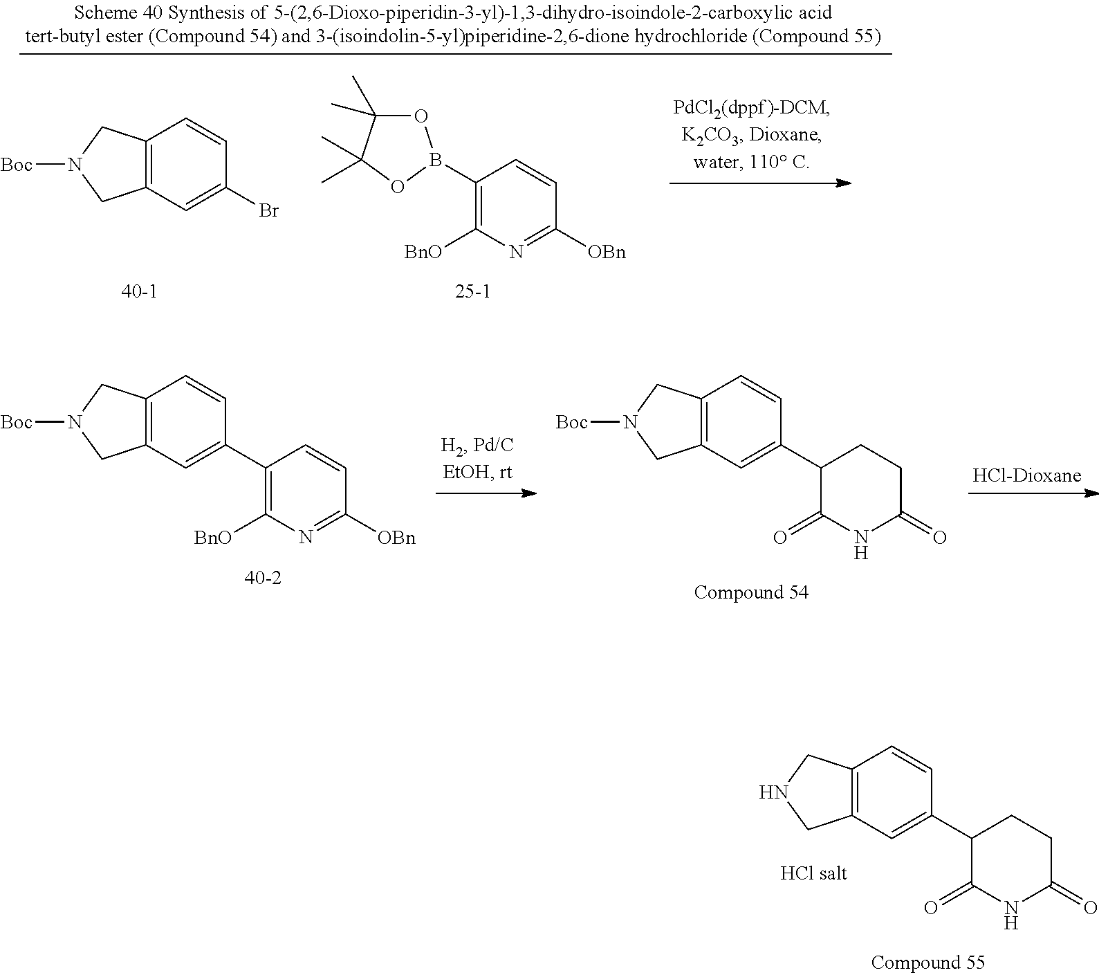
C1(C2=CC3=C(C=C2)CN([Boc])C3)C(=O)NC(=O)CC1.C1(C2=CC3=C(C=C2)CN([Boc])C3)=C([BnO])N=C([OBn])C=C1.C1(C2=CC3=C(C=C2)CNC3)C(=O)NC(=O)CC1.C12=C(C=C(Br)C=C1)CN([Boc])C2.C1(B2OC(C)(C)C(C)(C)O2)=C([BnO])N=C([OBn])C=C1
